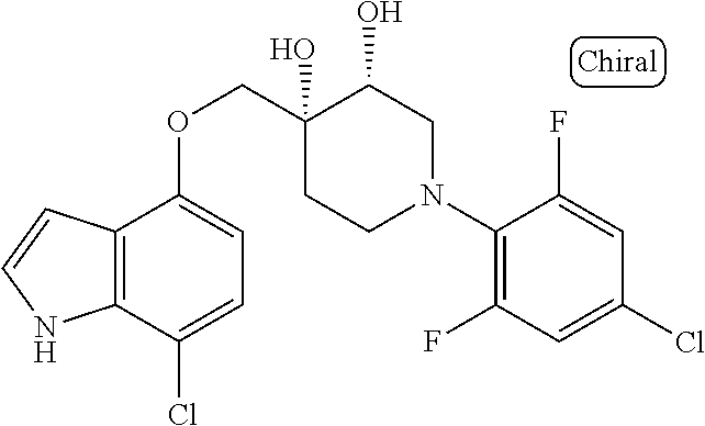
C1(N2CC(O)C(O)(COC3=CC=C(Cl)C4=C3C=CN4)CC2)=C(F)C=C(Cl)C=C1F
